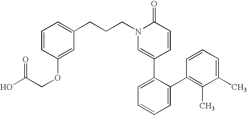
C1=CC(OCC(O)=O)=CC(CCCN2C=C(C3=CC=CC=C3C3=C(C)C(C)=CC=C3)C=CC2=O)=C1
